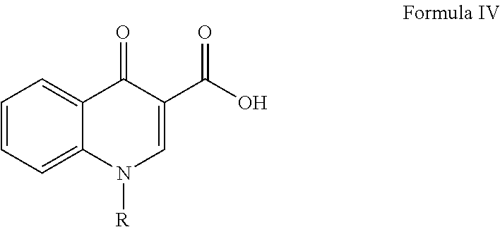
C1=CC=C2C(=C1)C(=O)C(C(=O)O)=CN2[R]
